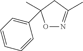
N1=C(C)CC(C)(C2=CC=CC=C2)O1
